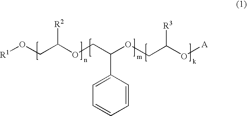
[R1]OCC(OCC(OCC(O[A])[R3])C1=CC=CC=C1)[R2]
